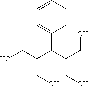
C1=CC=CC(C(C(CO)CO)C(CO)CO)=C1
